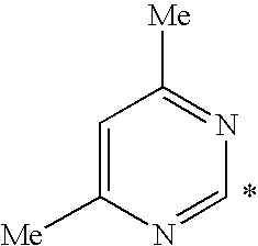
C1=C([Me])N=CN=C1[Me]
